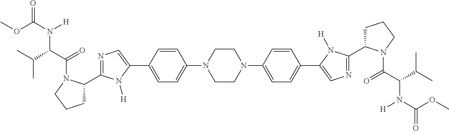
COC(=O)N(C(C(C)C)C(=O)N1C(C2=NC=C(C3=CC=C(N4CCN(C5=CC=C(C6=CN=C(C7CCCN7C(C(C(C)C)N(C(OC)=O)[H])=O)N6[H])C=C5)CC4)C=C3)N2[H])CCC1)[H]
